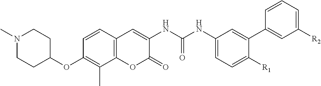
C1=CC2=C(C(C)=C1OC1CCN(C)CC1)OC(=O)C(NC(NC1=CC=C([R1])C(C3=CC([R2])=CC=C3)=C1)=O)=C2
